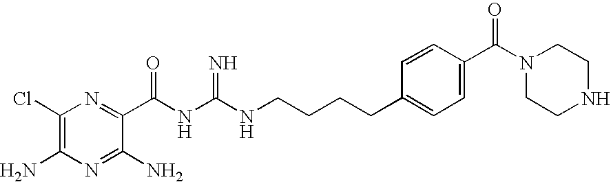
C1(Cl)=C(N)N=C(N)C(C(NC(NCCCCC2=CC=C(C(N3CCNCC3)=O)C=C2)=N)=O)=N1
